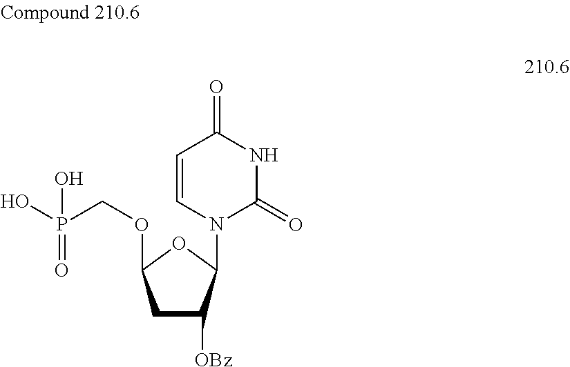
C1C([OBz])C(N2C(=O)NC(=O)C=C2)OC1OCP(O)(O)=O
